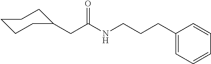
C1CCC(CC(NCCCC2=CC=CC=C2)=O)CC1
